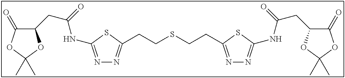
N1=C(NC(CC2C(=O)OC(C)(C)O2)=O)SC(CCSCCC2=NN=C(NC(CC3C(=O)OC(C)(C)O3)=O)S2)=N1
